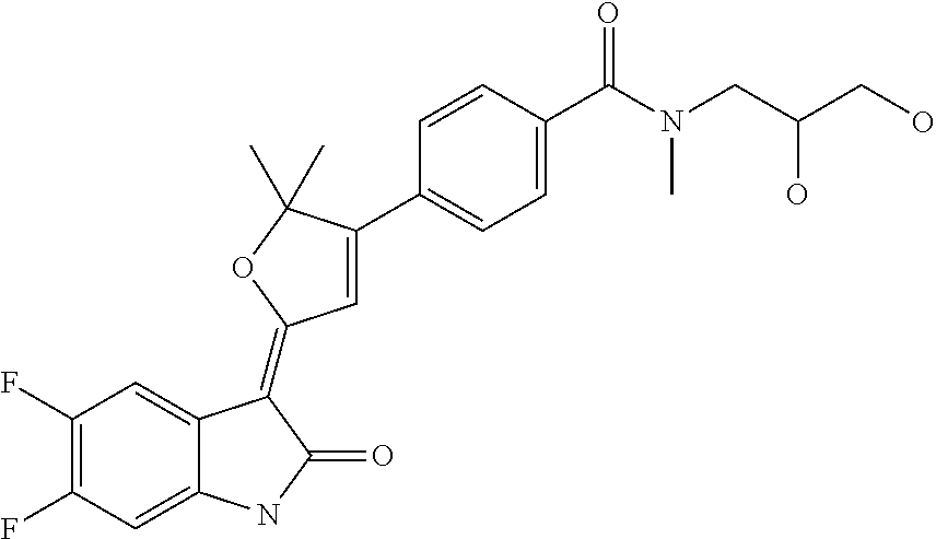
C12=CC(F)=C(F)C=C1C(=C1C=C(C3=CC=C(C(N(CC(CO)O)C)=O)C=C3)C(C)(C)O1)C(=O)N2
